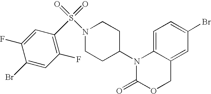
C1=C2C(=CC(Br)=C1)COC(=O)N2C1CCN(S(=O)(=O)C2=C(F)C=C(Br)C(F)=C2)CC1
